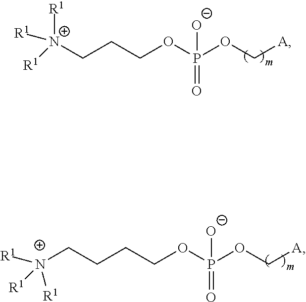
[N+]([R1])([R1])([R1])CCCOP([O-])(OC[A])=O.P([O-])(OC[A])(=O)OCCCC[N+]([R1])([R1])[R1]
